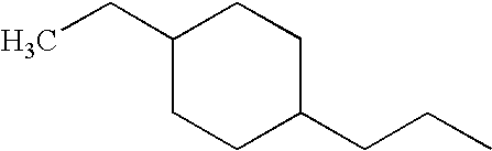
C1(CC)CCC(CCC)CC1
